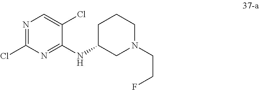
N1=C(Cl)N=C(NC2CN(CCF)CCC2)C(Cl)=C1
